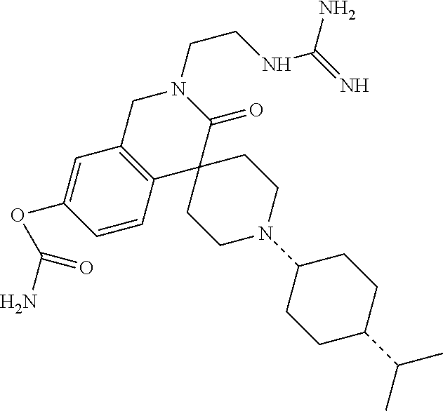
C1C2=C(C3(C(=O)N1CCNC(=N)N)CCN(C1CCC(C(C)C)CC1)CC3)C=CC(OC(N)=O)=C2
